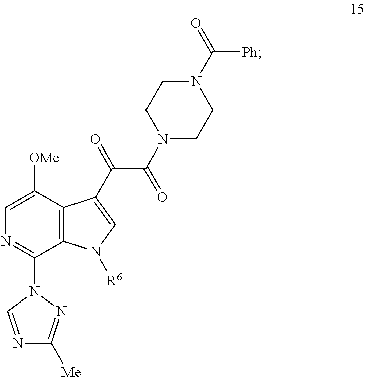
C12=C(C([OMe])=CN=C1N1N=C([Me])N=C1)C(C(C(N1CCN(C(=O)[Ph])CC1)=O)=O)=CN2[R6]
